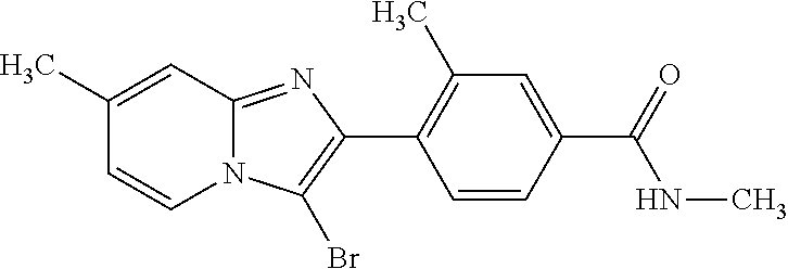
N12C(=NC(C3=C(C)C=C(C(=O)NC)C=C3)=C1Br)C=C(C)C=C2
